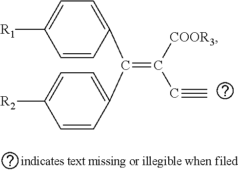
C(=C(C#C)[COOR3])(C1=CC=C([R2])C=C1)C1=CC=C([R1])C=C1
